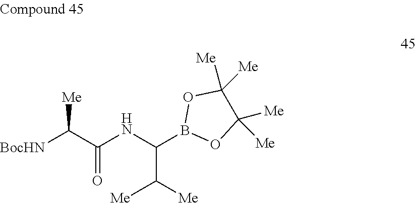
[BocHN]C(C(NC(B1OC([Me])([Me])C([Me])([Me])O1)C([Me])[Me])=O)[Me]
